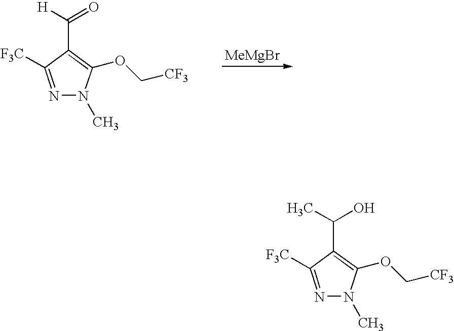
N1=C([F3C])C(C(=O)[H])=C(OC[CF3])N1C.[MeMgBr].N1=C([F3C])C(C(O)C)=C(OC[CF3])N1C
